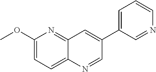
C12=NC(OC)=CC=C1N=CC(C1=CC=CN=C1)=C2
